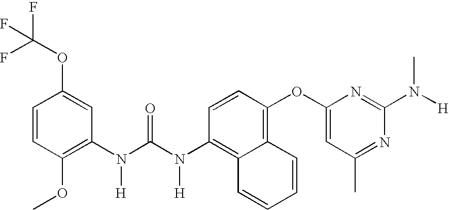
C1=CC(OC)=C(N(C(N(C2=C3C(=C(OC4=CC(C)=NC(N([H])C)=N4)C=C2)C=CC=C3)[H])=O)[H])C=C1OC(F)(F)F
